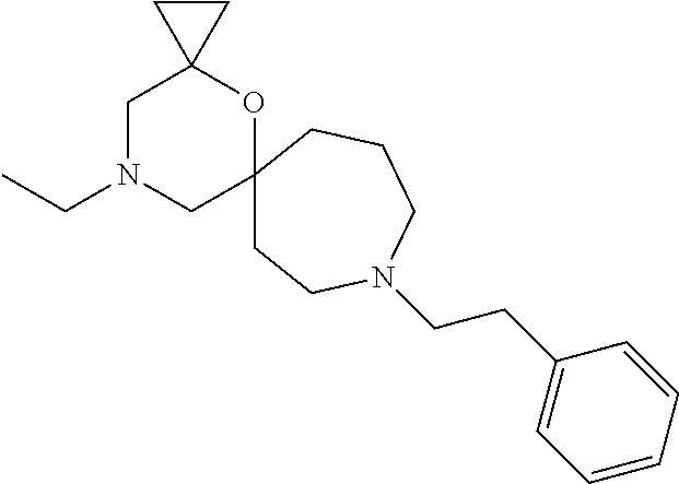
C1N(CC)CC2(OC13CC3)CCN(CCC1=CC=CC=C1)CCC2
